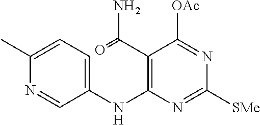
C1(C)=CC=C(NC2=C(C(=O)N)C([OAc])=NC([SMe])=N2)C=N1
